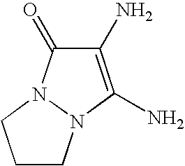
C1(N)=C(N)N2N(C1=O)CCC2
